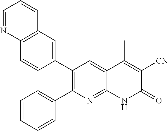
C12=C(C=C(C3=C(C4=CC=CC=C4)N=C4C(=C3)C(C)=C([CN])C(=O)N4)C=C1)C=CC=N2
